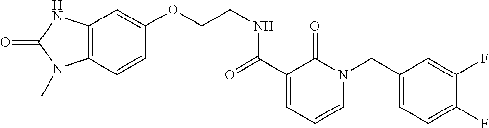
C(C1=CC=CN(CC2=CC=C(F)C(F)=C2)C1=O)(=O)NCCOC1=CC2=C(C=C1)N(C)C(=O)N2
